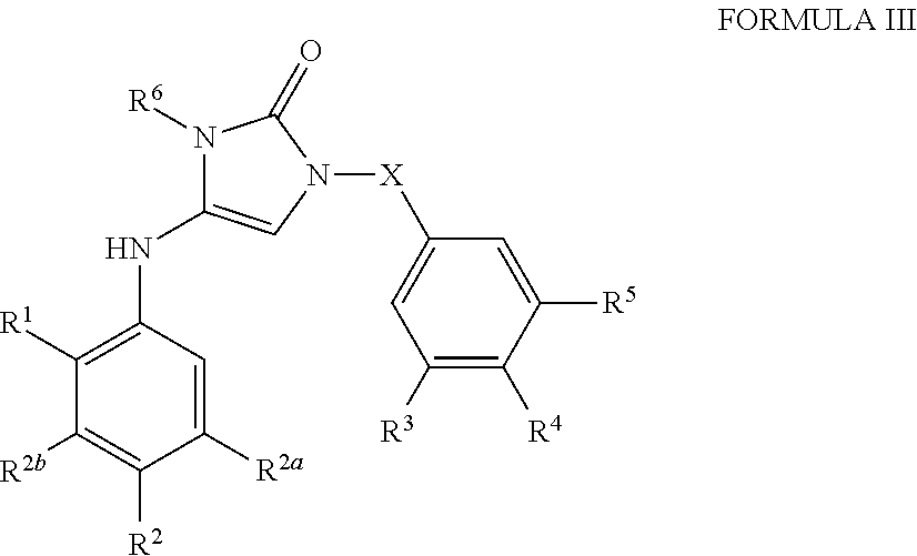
C1([R1])=C(NC2=CN([X]C3=CC([R3])=C([R4])C([R5])=C3)C(=O)N2[R6])C=C([R2a])C([R2])=C1[R2b]
